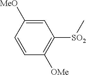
[SO2](C1=C([OMe])C=CC([OMe])=C1)C
